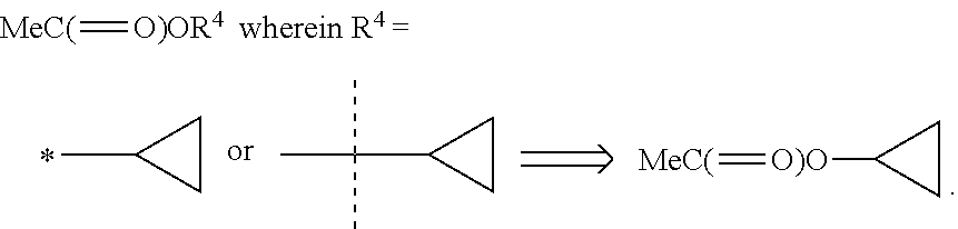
CC1CC1.C(C1CC1)(C)(C)C.C1([O)O]=[MeC(])CC1.[MeC(]=[O)OR4]
